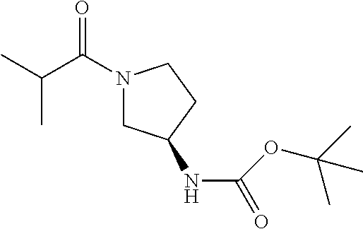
C(C(=O)N1CC(NC(=O)OC(C)(C)C)CC1)(C)C
